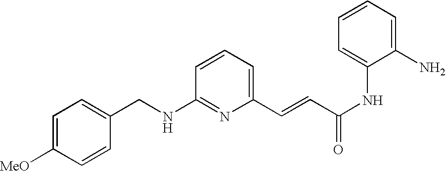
C1=C([MeO])C=CC(CNC2=NC(C=CC(NC3=CC=CC=C3N)=O)=CC=C2)=C1
